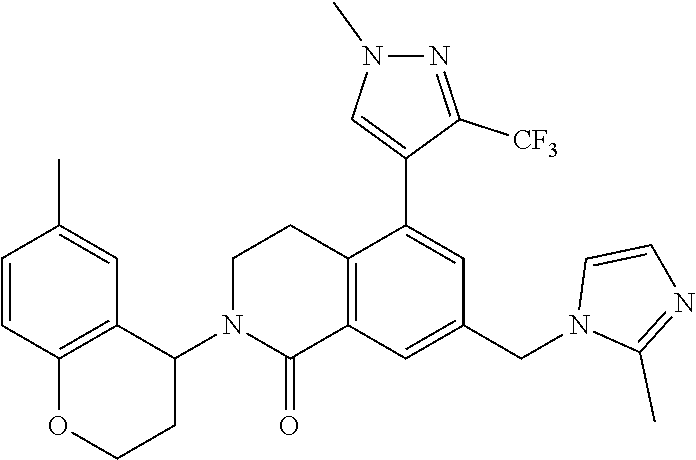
C12=C(C=C(CN3C(C)=NC=C3)C=C1C1=CN(C)N=C1[CF3])C(=O)N(C1C3=C(OCC1)C=CC(C)=C3)CC2
